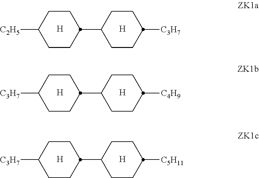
C1CC([C2H5])CCC1C1CCC([C3H7])CC1.[H].[H].C1CC([C3H7])CCC1C1CCC([C4H9])CC1.[H].[H].C1CC([C3H7])CCC1C1CCC([C5H11])CC1.[H].[H]
